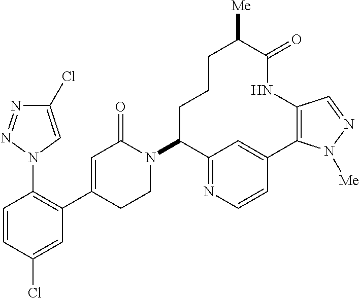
C1=CC(Cl)=CC(C2=CC(=O)N(C3C4=NC=CC(=C4)C4=C(NC(=O)C([Me])CCC3)C=NN4[Me])CC2)=C1N1C=C(Cl)N=N1
